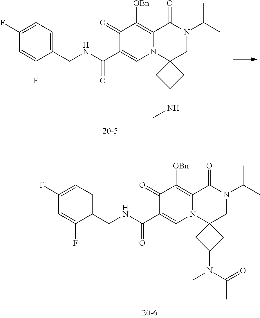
C1(CNC(C2=CN3C(=C([OBn])C2=O)C(=O)N(C(C)C)CC32CC(NC)C2)=O)=CC=C(F)C=C1F.C1(CNC(C2=CN3C(=C([OBn])C2=O)C(=O)N(C(C)C)CC32CC(N(C)C(=O)C)C2)=O)=CC=C(F)C=C1F
